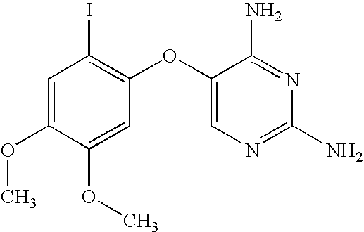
C1=C(OC)C(OC)=CC(OC2=CN=C(N)N=C2N)=C1I
